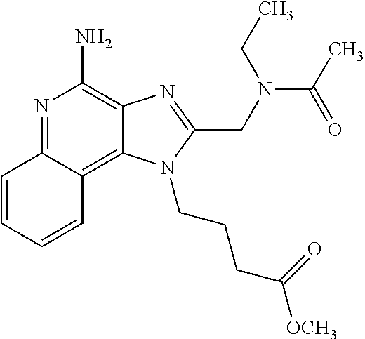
C1=CC=CC2=C3C(=C(N)N=C12)N=C(CN(CC)C(C)=O)N3CCCC(=O)[OCH3]
